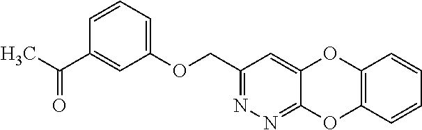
C1(COC2=CC=CC(C(C)=O)=C2)=NN=C2C(=C1)OC1=C(O2)C=CC=C1
